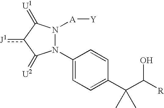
N1(C2=CC=C(C(C([R])O)(C)C)C=C2)N([A][Y])C(=[U1])c([J1])C1=[U2]
